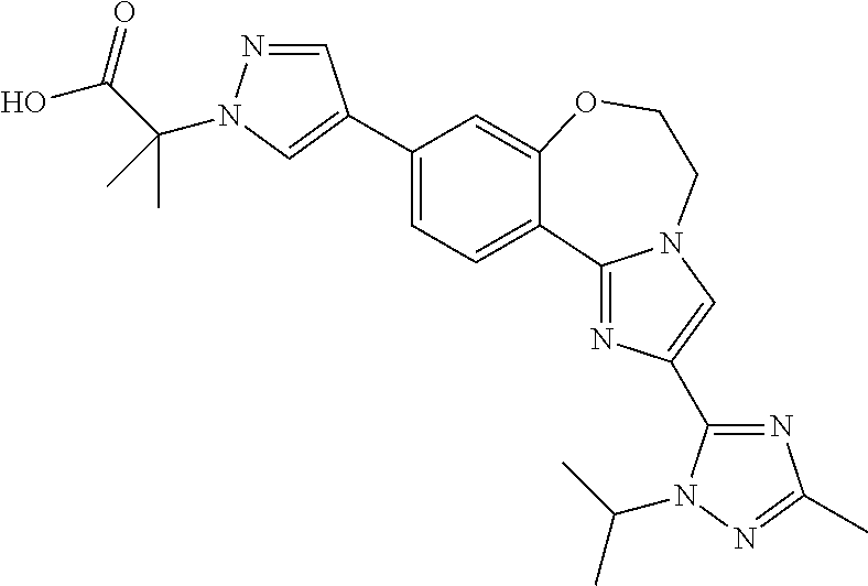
C12=NC(C3=NC(C)=NN3C(C)C)=CN1CCOC1=CC(C3=CN(C(C(O)=O)(C)C)N=C3)=CC=C21
